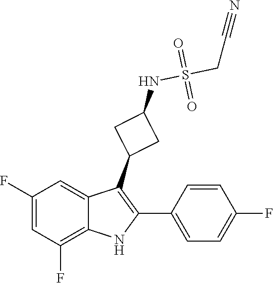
S(=O)(CC#N)(=O)NC1CC(C2=C(C3=CC=C(F)C=C3)NC3=C(F)C=C(F)C=C23)C1
